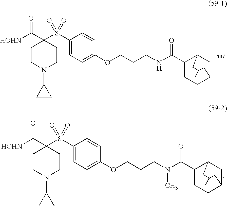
C1CN(C2CC2)CCC1(C([HOHN])=O)S(C1=CC=C(OCCCN(C(C2C3CC4CC2CC(C3)C4)=O)C)C=C1)(=O)=O.C1CN(C2CC2)CCC1(C([HOHN])=O)S(C1=CC=C(OCCCNC(C2C3CC4CC2CC(C3)C4)=O)C=C1)(=O)=O
